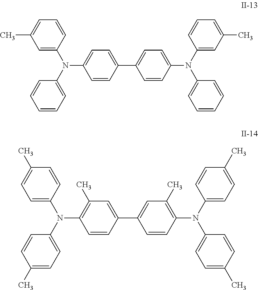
C1(C)=CC=CC(N(C2=CC=CC=C2)C2=CC=C(C3=CC=C(N(C4=CC(C)=CC=C4)C4=CC=CC=C4)C=C3)C=C2)=C1.C1=C(C)C=CC(N(C2=CC=C(C)C=C2)C2=C(C)C=C(C3=CC(C)=C(N(C4=CC=C(C)C=C4)C4=CC=C(C)C=C4)C=C3)C=C2)=C1
